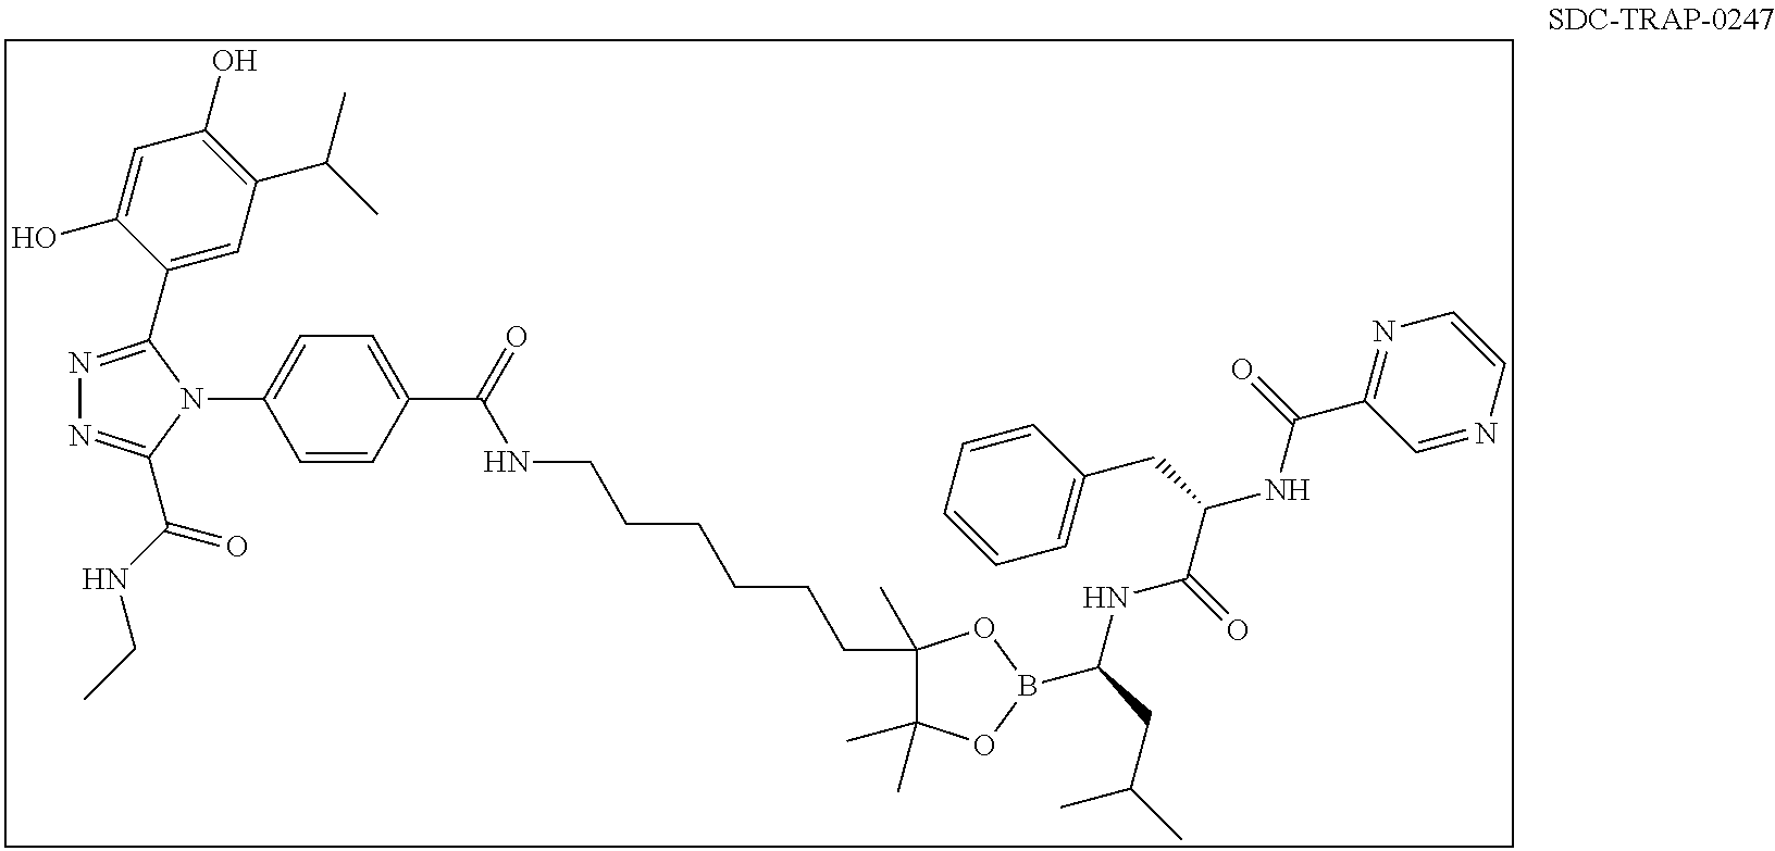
C1(C2=NN=C(C(NCC)=O)N2C2=CC=C(C(NCCCCCCC3(C)C(C)(C)OB(C(NC(=O)C(NC(C4=NC=CN=C4)=O)CC4=CC=CC=C4)CC(C)C)O3)=O)C=C2)=CC(C(C)C)=C(O)C=C1O
